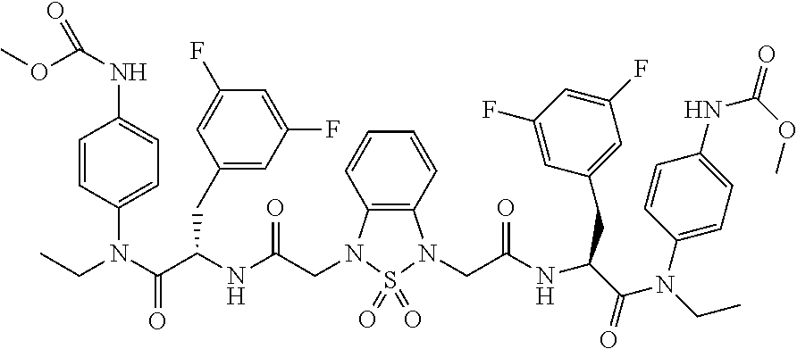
C1=CC(N(C(C(NC(CN2C3=C(N(CC(NC(C(=O)N(CC)C4=CC=C(NC(=O)OC)C=C4)CC4=CC(F)=CC(F)=C4)=O)S2(=O)=O)C=CC=C3)=O)CC2=CC(F)=CC(F)=C2)=O)CC)=CC=C1NC(=O)OC
